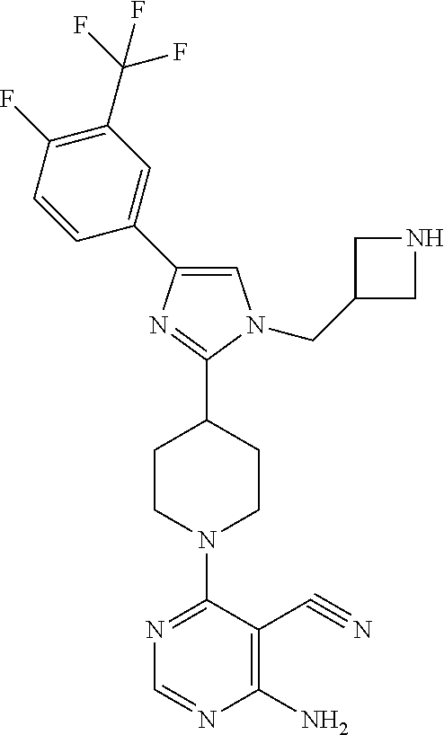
N1=C(N2CCC(C3=NC(C4=CC(C(F)(F)F)=C(F)C=C4)=CN3CC3CNC3)CC2)C(C#N)=C(N)N=C1
